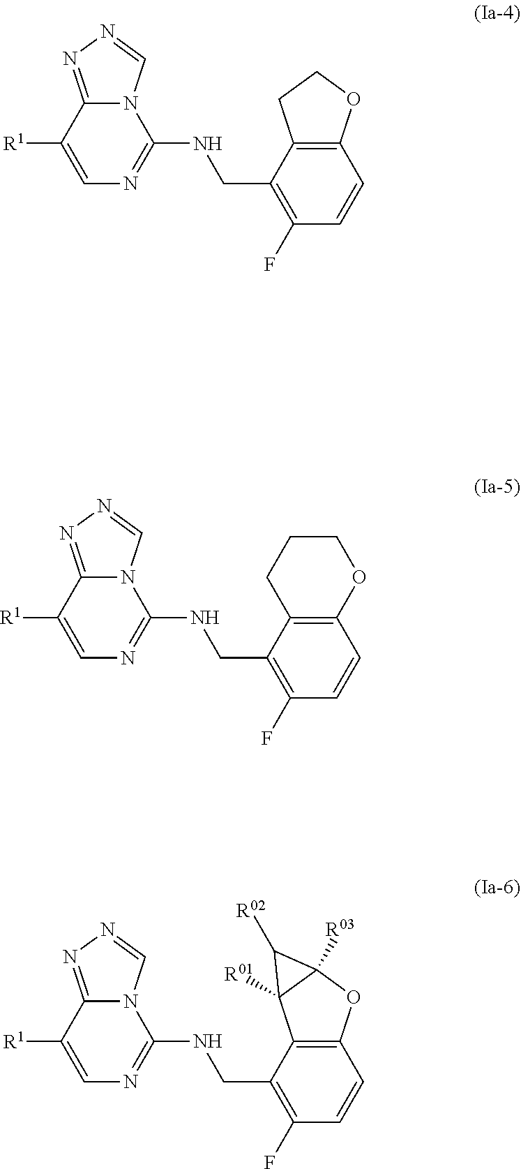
N12C(=NN=C1)C([R1])=CN=C2NCC1=C(F)C=CC2=C1CCO2.N12C(=NN=C1)C([R1])=CN=C2NCC1=C(F)C=CC2=C1C1([R01])C([R03])(O2)C1[R02].N12C(=NN=C1)C([R1])=CN=C2NCC1=C(F)C=CC2=C1CCCO2
